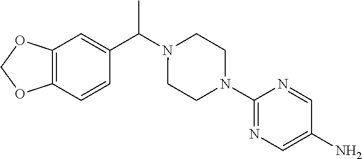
C12=C(C=CC(C(N3CCN(C4=NC=C(N)C=N4)CC3)C)=C1)OCO2
